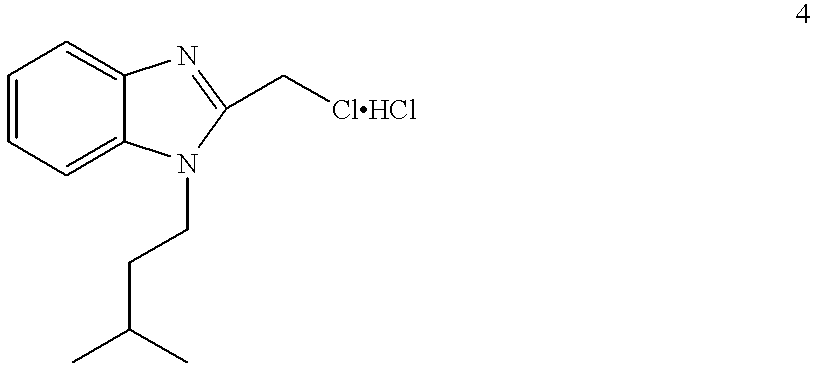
C1=CC=C2C(=C1)N=C(C[ClHCl])N2CCC(C)C
